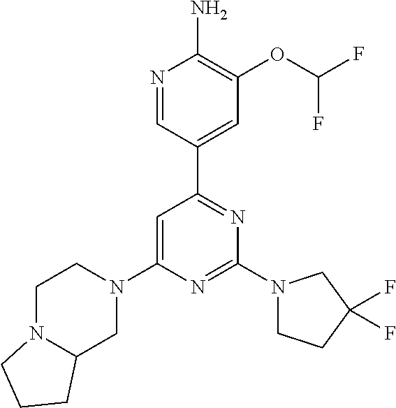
N1=CC(C2=NC(N3CCC(F)(F)C3)=NC(N3CCN4C(C3)CCC4)=C2)=CC(OC(F)F)=C1N
